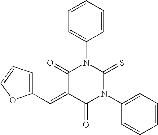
C1(C=C2C(=O)N(C3=CC=CC=C3)C(=S)N(C3=CC=CC=C3)C2=O)=CC=CO1
